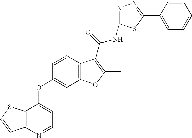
C1=CC2=C(C=C1OC1=CC=NC3=C1SC=C3)OC(C)=C2C(NC1=NN=C(C2=CC=CC=C2)S1)=O
